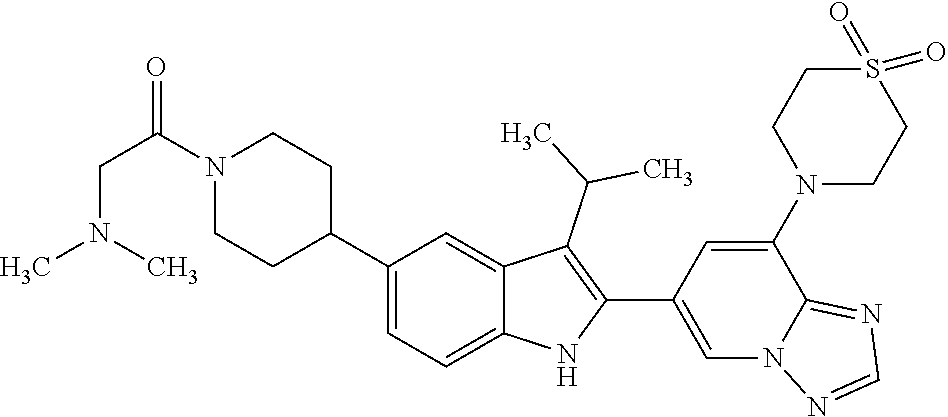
N1(C(CN(C)C)=O)CCC(C2=CC=C3C(=C2)C(C(C)C)=C(C2=CN4C(=NC=N4)C(N4CCS(=O)(=O)CC4)=C2)N3)CC1
